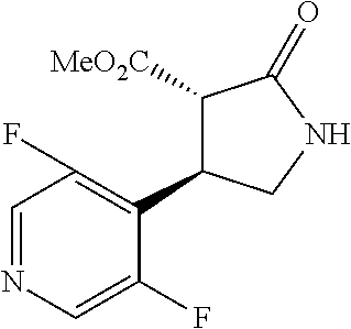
C1=NC=C(F)C(C2C([MeO2C])C(=O)NC2)=C1F
